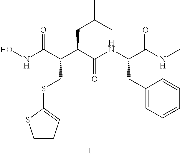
ONC(C(C(C(NC(C(NC)=O)CC1=CC=CC=C1)=O)CC(C)C)CSC1=CC=CS1)=O
